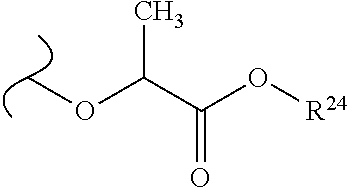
COC(C(O[R24])=O)C
